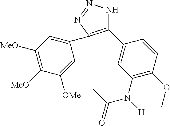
C1(C2=CC(N(C(C)=O)[H])=C(OC)C=C2)=C(C2=CC([MeO])=C([MeO])C([OMe])=C2)N=NN1
